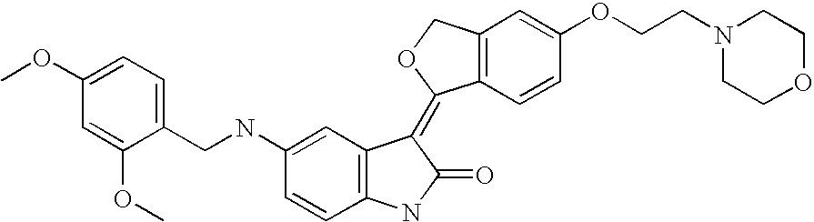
C1=C(OC)C=C(OC)C(CNC2=CC3=C(C=C2)NC(=O)C3=C2C3=C(CO2)C=C(OCCN2CCOCC2)C=C3)=C1
